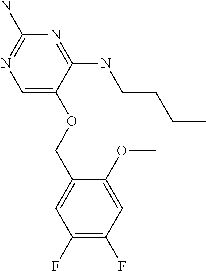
C1(COC2=CN=C(N)N=C2NCCCC)=CC(F)=C(F)C=C1OC
